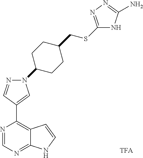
N1=CN=C2C(=C1C1=CN(C3CCC(CSC4=NN=C(N)N4)CC3)N=C1)C=CN2
